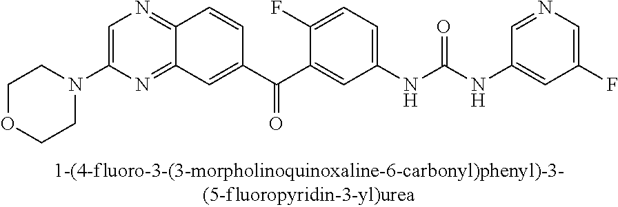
C1=C(N2CCOCC2)N=C2C(=N1)C=CC(C(C1=CC(NC(NC3=CC(F)=CN=C3)=O)=CC=C1F)=O)=C2
